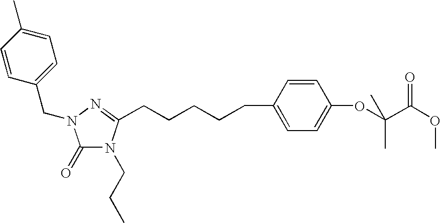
C1=CC(CCCCCC2=NN(CC3=CC=C(C)C=C3)C(=O)N2CCC)=CC=C1OC(C)(C(=O)OC)C
